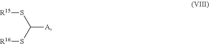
[R15]SC([A])S[R16]
